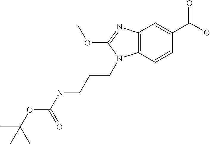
C12=C(C=CC(C(O)=O)=C1)N(CCCNC(OC(C)(C)C)=O)C(OC)=N2
